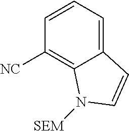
C12=CC=CC([NC])=C1N([SEM])C=C2
